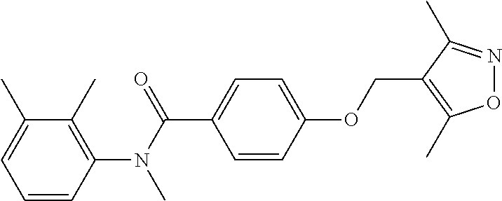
C1(C)=CC=CC(N(C(C2=CC=C(OCC3=C(C)ON=C3C)C=C2)=O)C)=C1C
